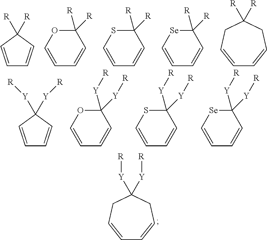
C1=CC([R])([R])C=C1.C1([R])([R])OC=CC=C1.C1([R])([R])SC=CC=C1.C1([R])([R])[Se]C=CC=C1.C1=CCC([R])([R])CC=C1.C1=CC([Y][R])([Y][R])C=C1.C1([Y][R])([Y][R])OC=CC=C1.C1([Y][R])([Y][R])SC=CC=C1.C1([Y][R])([Y][R])[Se]C=CC=C1.C1=CCC([Y][R])([Y][R])CC=C1
